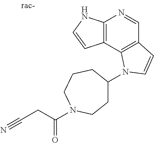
C12=C(C3=C(C=N1)C=CN3C1CCN(C(CC#N)=O)CCC1)C=CN2
